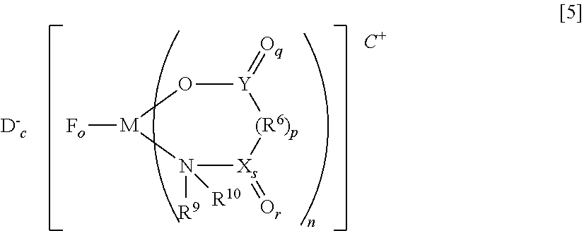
[Y]1(=[Oq])O[M]([Fo])N([R9])([R10])[Xs](=[Or])[(R6)p]1.[C+]
